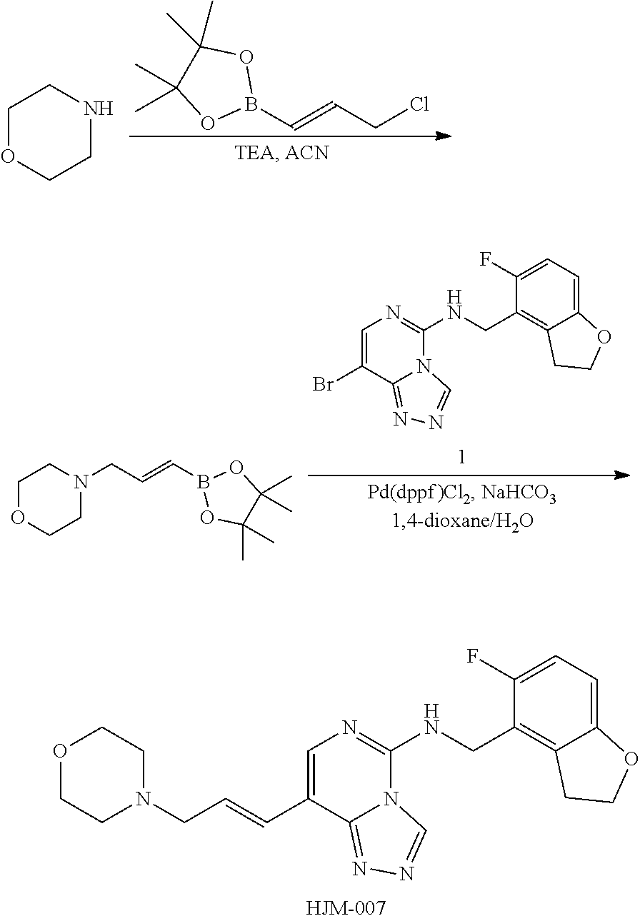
B1(C=CCCl)OC(C)(C)C(C)(C)O1.C1OCCNC1.C1OCCN(CC=CB2OC(C)(C)C(C)(C)O2)C1.C1=C(Br)C2=NN=CN2C(NCC2=C3C(=CC=C2F)OCC3)=N1.C1=C(C=CCN2CCOCC2)C2=NN=CN2C(NCC2=C3C(=CC=C2F)OCC3)=N1
